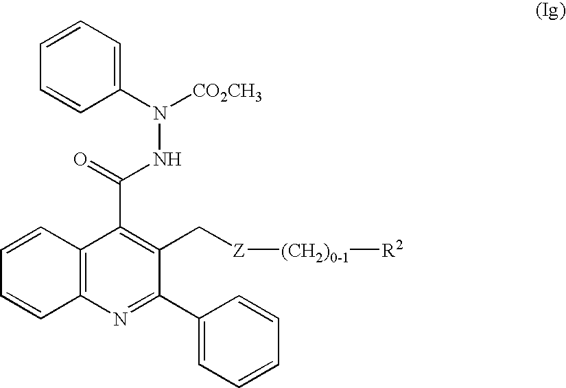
C1=CC=CC2=C1C(C(=O)NN([CO2CH3])C1=CC=CC=C1)=C(C[Z][(CH2)0-1][R2])C(C1=CC=CC=C1)=N2
